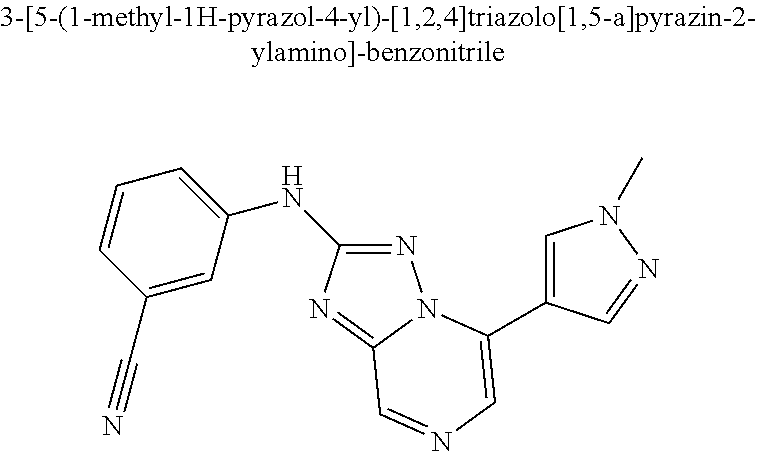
C1(C#N)=CC(NC2=NN3C(=N2)C=NC=C3C2=CN(C)N=C2)=CC=C1
